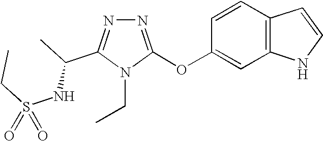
N1=C(OC2=CC3=C(C=C2)C=CN3)N(CC)C(C(NS(=O)(CC)=O)C)=N1
